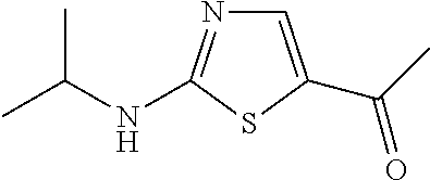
C1=C(C(C)=O)SC(NC(C)C)=N1
